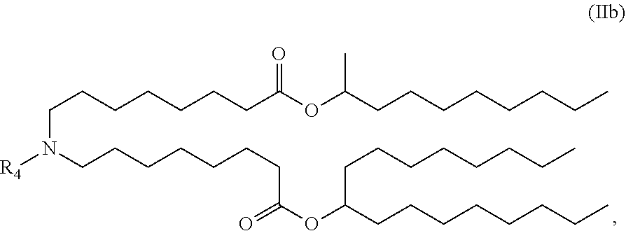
C(N([R4])CCCCCCCC(OC(CCCCCCCC)CCCCCCCC)=O)CCCCCCC(OC(CCCCCCCC)C)=O
